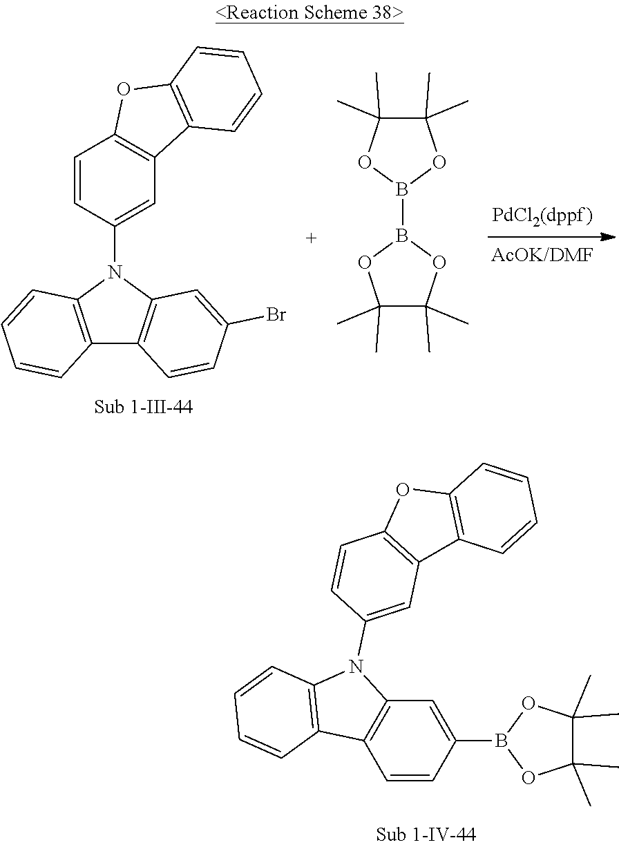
C1=CC(N2C3=C(C4=C2C=C(Br)C=C4)C=CC=C3)=CC2=C1OC1=C2C=CC=C1.B1(B2OC(C)(C)C(C)(C)O2)OC(C)(C)C(C)(C)O1.C1=CC(B2OC(C)(C)C(C)(C)O2)=CC2=C1C1=C(N2C2=CC3=C(C=C2)OC2=C3C=CC=C2)C=CC=C1
